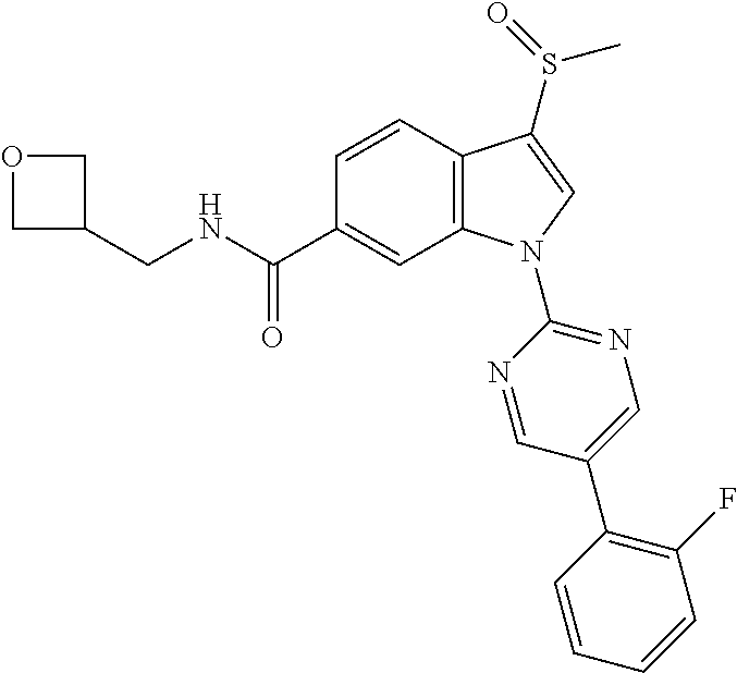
C(C1=CC2=C(C=C1)C(S(=O)C)=CN2C1=NC=C(C2=C(F)C=CC=C2)C=N1)(=O)NCC1COC1
